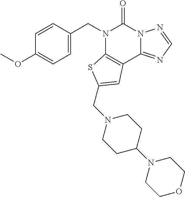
C1=C(CN2C3=C(C4=NC=NN4C2=O)C=C(CN2CCC(N4CCOCC4)CC2)S3)C=CC(OC)=C1
